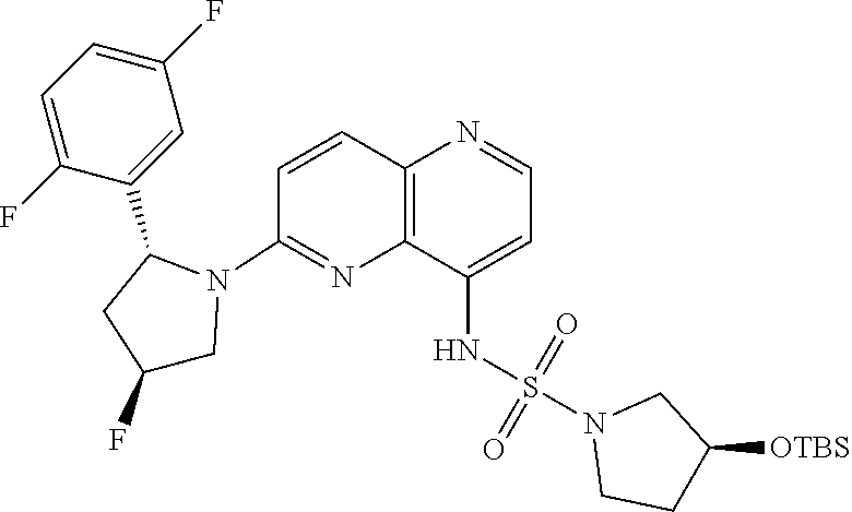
C1=C(F)C(C2CC(F)CN2C2=NC3=C(C=C2)N=CC=C3NS(N2CCC([OTBS])C2)(=O)=O)=CC(F)=C1
